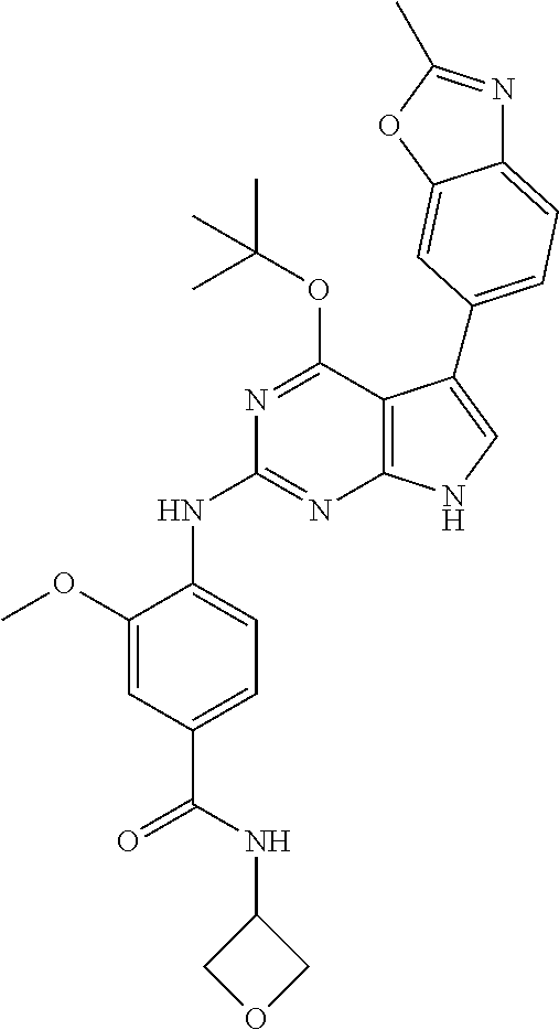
O=C(C1=CC=C(NC2=NC3=C(C(OC(C)(C)C)=N2)C(C2=CC=C4N=C(C)OC4=C2)=CN3)C(OC)=C1)NC1COC1
